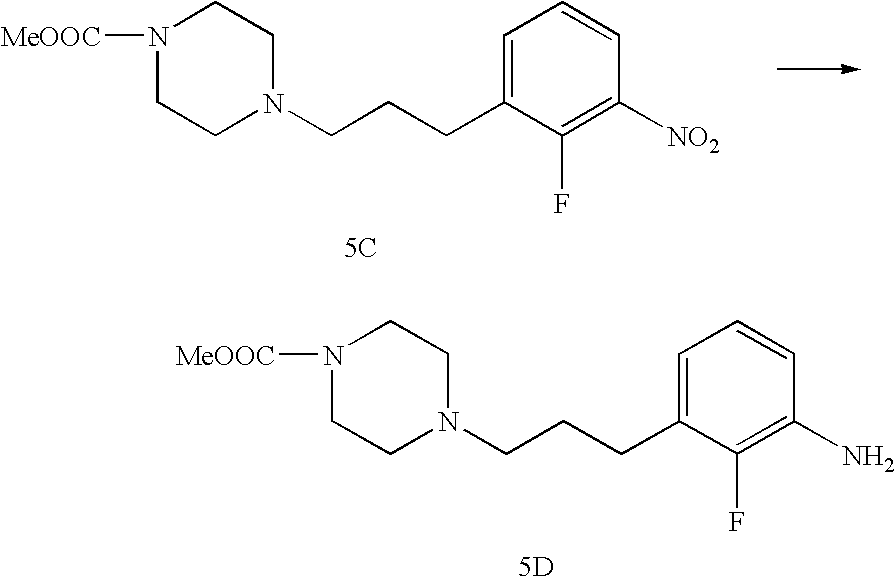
C1=C(CCCN2CCN([MeOOC])CC2)C(F)=C(N)C=C1.[5D].C1=C(CCCN2CCN([MeOOC])CC2)C(F)=C([NO2])C=C1.[5C]
